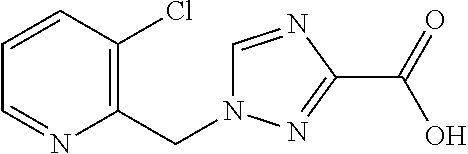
C1(Cl)=C(CN2C=NC(C(O)=O)=N2)N=CC=C1
